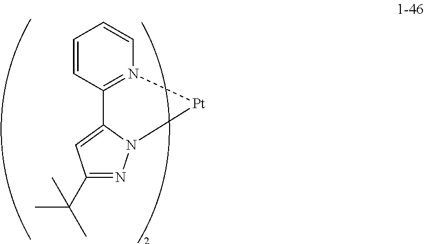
C1=CC2=N(C=C1)[Pt]N1C2=CC(C(C)(C)C)=N1
